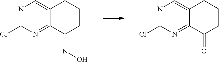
N1=C(Cl)N=C2C(=C1)CCCC2=O.N1=C(Cl)N=C2C(=C1)CCCC2=NO
